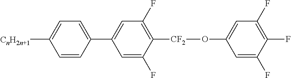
C1=C(C2=CC(F)=C([CF2]OC3=CC(F)=C(F)C(F)=C3)C(F)=C2)C=CC([CnH2n+1])=C1
